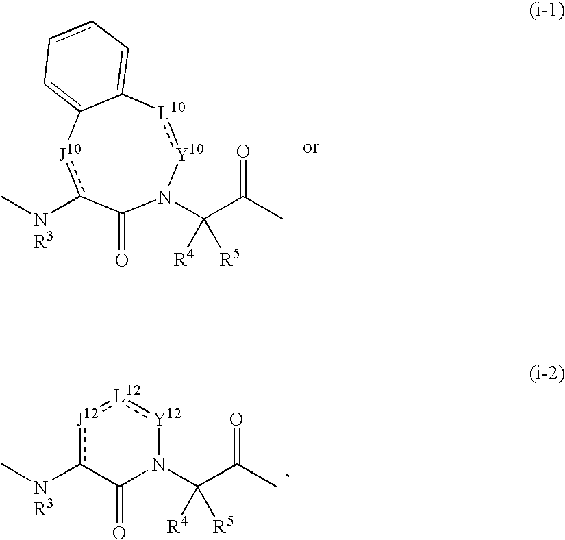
C12=CC=CC=C1[J10]c([NR3]C)C(=O)N(C(C(C)=O)([R4])[R5])[Y10]:[L10]2.c1([NR3]C)[J12]:[L12]:[Y12]N(C(C(C)=O)([R4])[R5])C1=O
